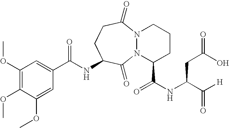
C1=C(OC)C(OC)=C(OC)C=C1C(NC1CCC(=O)N2N(C1=O)C(C(NC(C([H])=O)CC(O)=O)=O)CCC2)=O
